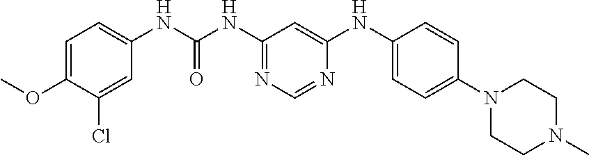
C1=C(OC)C(Cl)=CC(NC(=O)NC2=NC=NC(NC3=CC=C(N4CCN(C)CC4)C=C3)=C2)=C1
